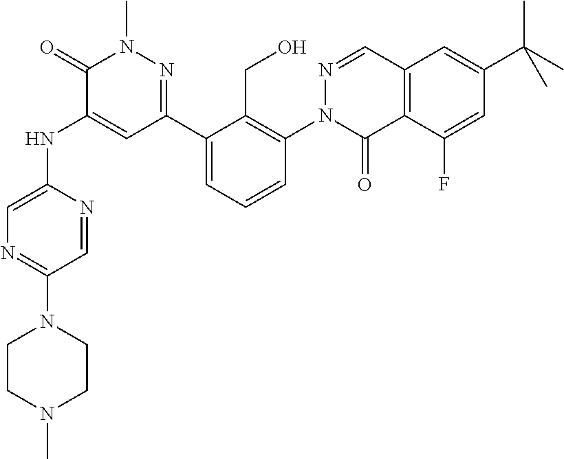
C1=NC(NC2=CC(C3=CC=CC(N4C(=O)C5=C(C=N4)C=C(C(C)(C)C)C=C5F)=C3CO)=NN(C)C2=O)=CN=C1N1CCN(C)CC1
